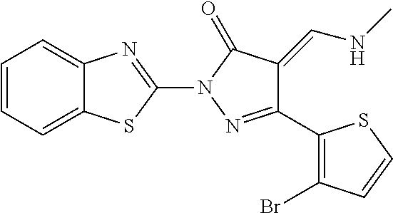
C1=CC=C2C(=C1)N=C(N1N=C(C3=C(Br)C=CS3)C(=CNC)C1=O)S2
